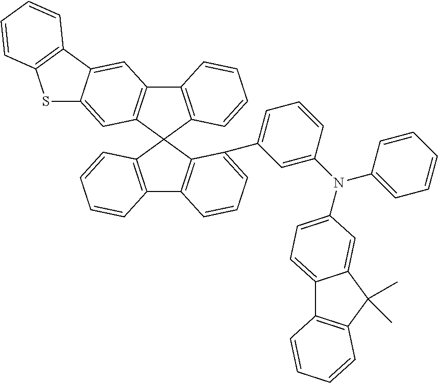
C12=C(C3(C4=C1C=C1C(=C4)SC4=C1C=CC=C4)C1=C(C4=C3C(C3=CC=CC(N(C5=CC=CC=C5)C5=CC=C6C7=C(C(C)(C)C6=C5)C=CC=C7)=C3)=CC=C4)C=CC=C1)C=CC=C2
